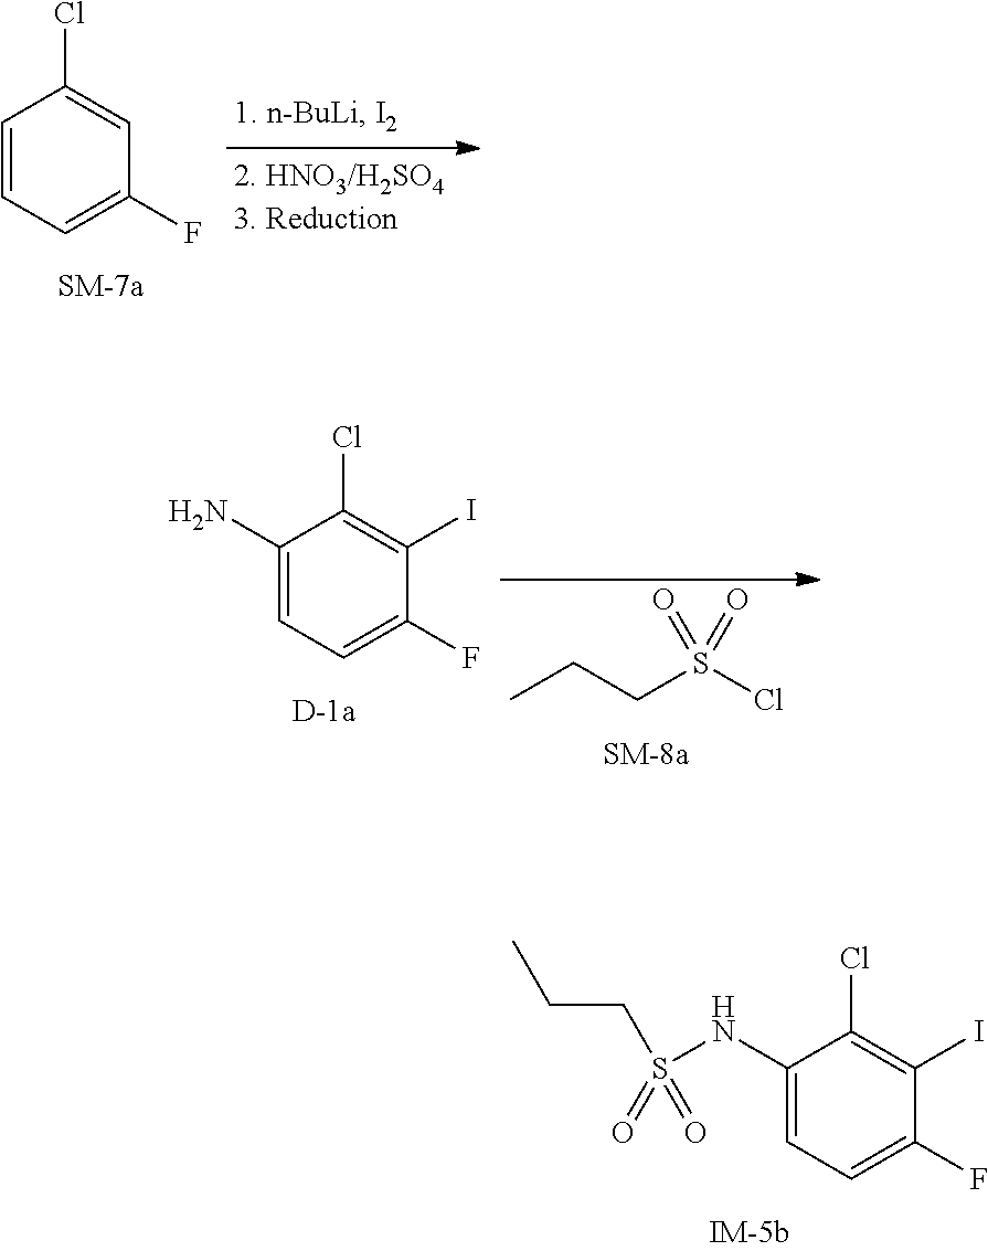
C1(NS(CCC)(=O)=O)=CC=C(F)C(I)=C1Cl.C1=CC=C(F)C=C1Cl.C1(N)=CC=C(F)C(I)=C1Cl.CCCS(Cl)(=O)=O
